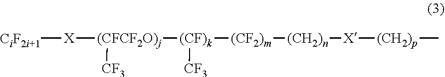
[CiF2i+1][X][(CFCF2O)j]([CF3])[(CF)k]([CF3])[(CF2)m][(CH2)n][X][(CH2)p]C
